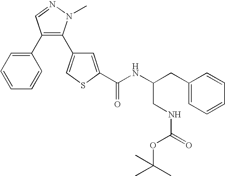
C1=C(C(NC(CC2=CC=CC=C2)CNC(=O)OC(C)(C)C)=O)SC=C1C1=C(C2=CC=CC=C2)C=NN1C
